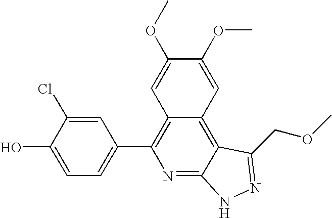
C1=C(O)C(Cl)=CC(C2=C3C(=C4C(=N2)NN=C4COC)C=C(OC)C(OC)=C3)=C1
